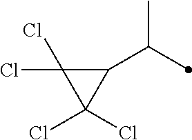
C1(C(C)C)C(Cl)(Cl)C1(Cl)Cl
